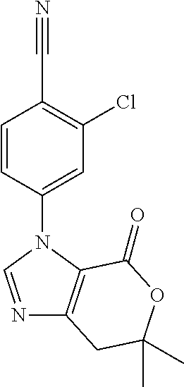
C1(N2C=NC3=C2C(=O)OC(C)(C)C3)=CC(Cl)=C(C#N)C=C1
